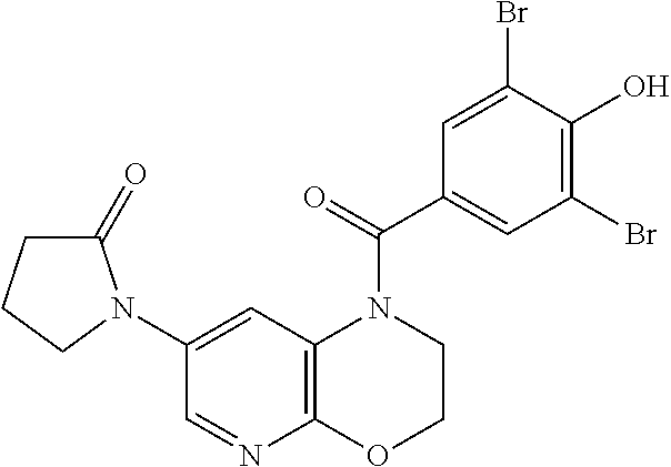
C1(N2C(=O)CCC2)=CC2=C(N=C1)OCCN2C(C1=CC(Br)=C(O)C(Br)=C1)=O
